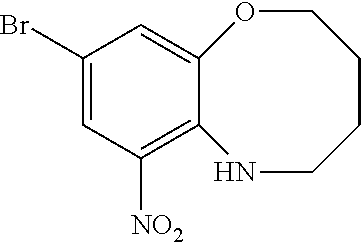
C1(Br)=CC([NO2])=C2C(=C1)OCCCCN2
